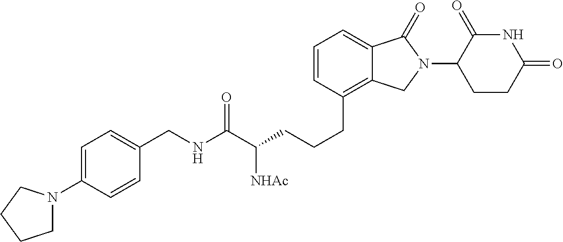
C(CC1=C2C(=CC=C1)C(=O)N(C1C(=O)NC(=O)CC1)C2)CC(C(NCC1=CC=C(N2CCCC2)C=C1)=O)[NHAc]
